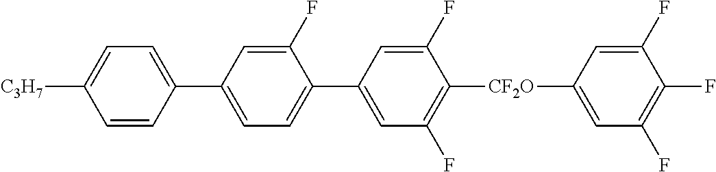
C1=CC(C2=CC=C(C3=CC(F)=C([CF2O]C4=CC(F)=C(F)C(F)=C4)C(F)=C3)C(F)=C2)=CC=C1[C3H7]
